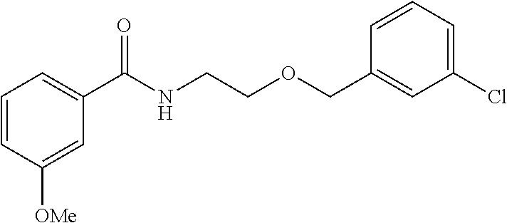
C1=CC([OMe])=CC(C(NCCOCC2=CC(Cl)=CC=C2)=O)=C1
